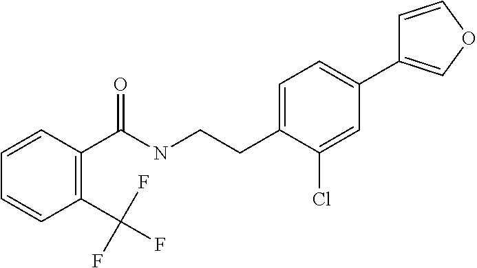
C1(C2=CC=C(CCNC(C3=C(C(F)(F)F)C=CC=C3)=O)C(Cl)=C2)=COC=C1
